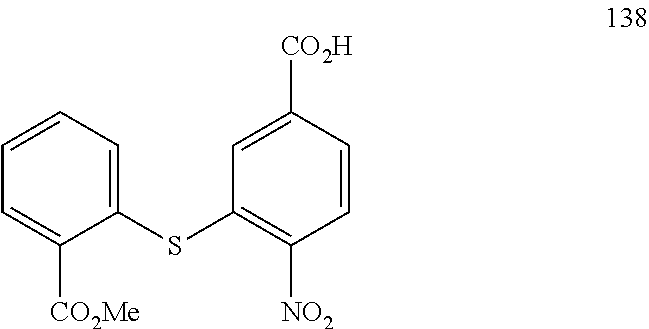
C1=CC=C(SC2=C([NO2])C=CC([CO2H])=C2)C([CO2Me])=C1
